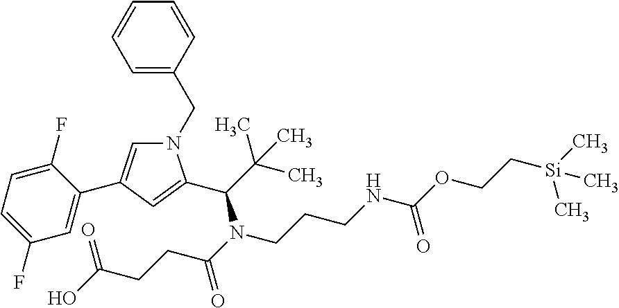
C(CC(=O)N(C(C(C)(C)C)C1=CC(C2=CC(F)=CC=C2F)=CN1CC1=CC=CC=C1)CCCNC(OCC[Si](C)(C)C)=O)C(O)=O
